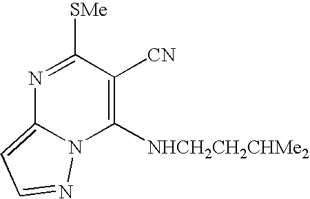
N1=C([SMe])C([CN])=C([NHCH2CH2CHMe2])N2C1=CC=N2
